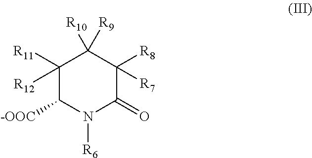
C1([R12])([R11])C([-OOC])N([R6])C(=O)C([R8])([R7])C1([R10])[R9]
